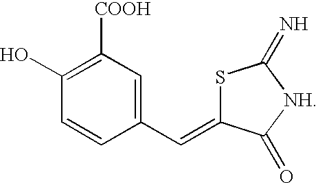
C1(C=C2SC(=N)[NH]C2=O)=CC([COOH])=C(O)C=C1
